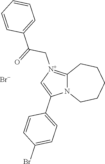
C1=C(C2=CC=C(Br)C=C2)N2C(=[N+]1CC(=O)C1=CC=CC=C1)CCCCC2.[Br-]
